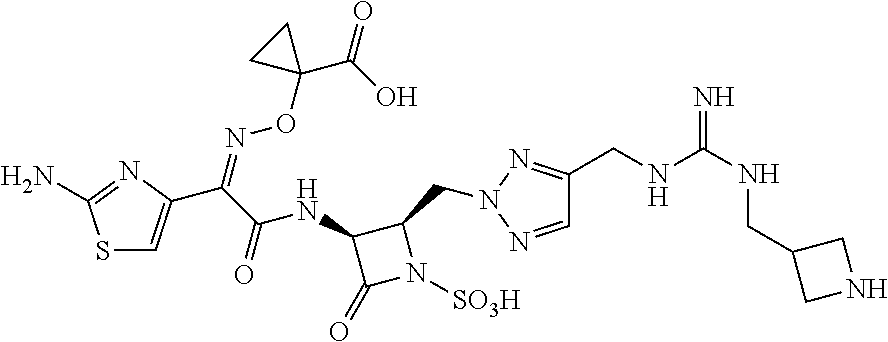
C1=NN(CC2C(NC(C(C3=CSC(N)=N3)=NOC3(C(=O)O)CC3)=O)C(=O)N2[SO3H])N=C1CNC(NCC1CNC1)=N
